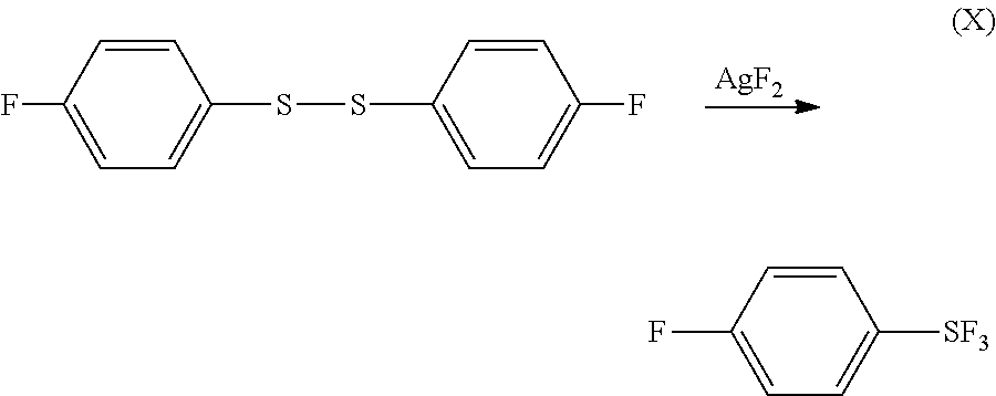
C1=C(F)C=CC(SSC2=CC=C(F)C=C2)=C1.[AgF2].C1=C(F)C=CC([SF3])=C1
